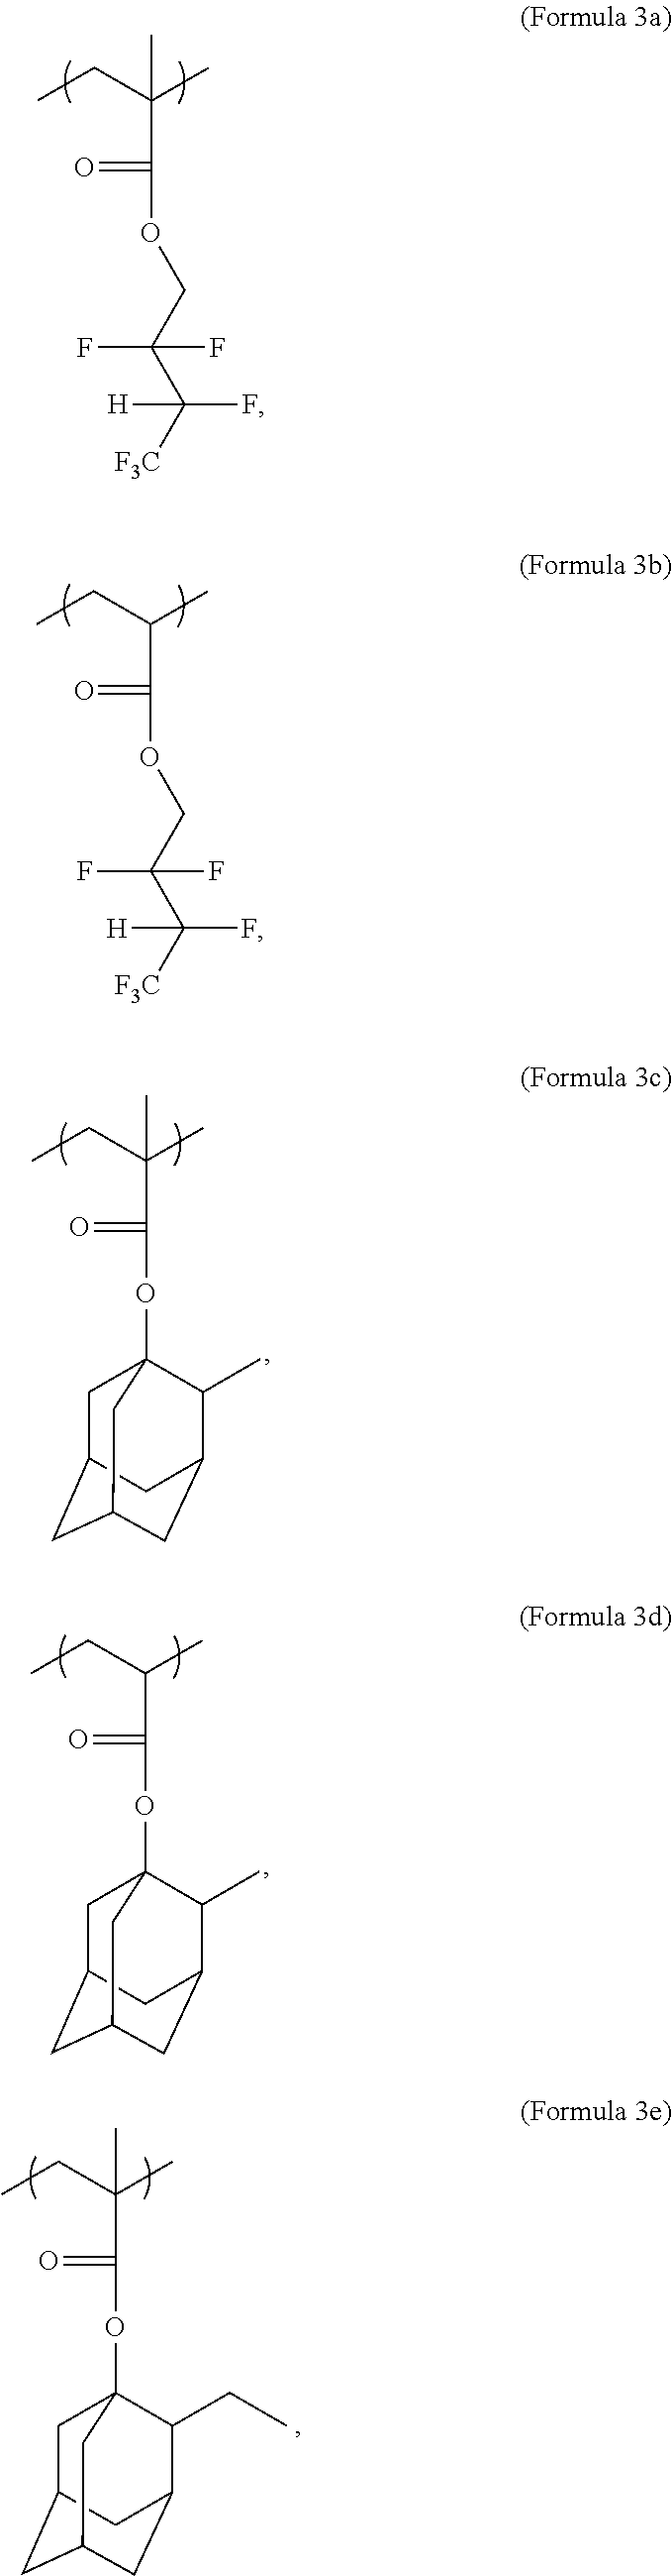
CCC(C)(C)C(=O)OCC(C([F3C])([H])F)(F)F.CCC(C)C(=O)OCC(C([F3C])([H])F)(F)F.CCC(C)(C(=O)OC12CC3CC(CC(C1C)C3)C2)C.CCC(C)C(=O)OC12CC3CC(CC(C1C)C3)C2.CCC(C)(C(=O)OC12CC3CC(CC(C1CC)C3)C2)C
